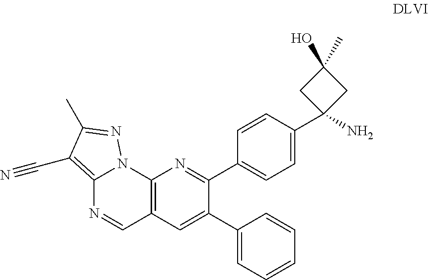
C12=C(C=C(C3=CC=CC=C3)C(C3=CC=C(C4(N)CC(O)(C)C4)C=C3)=N1)C=NC1=C(C#N)C(C)=NN21
